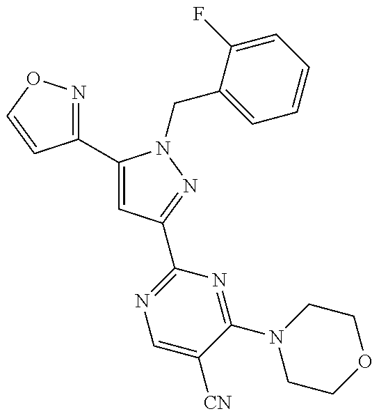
C1(C2=CC(C3=NC=C([CN])C(N4CCOCC4)=N3)=NN2CC2=CC=CC=C2F)=NOC=C1
